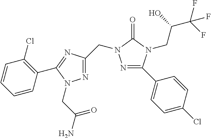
N1=C(C2=CC=C(Cl)C=C2)N(CC(C(F)(F)F)O)C(=O)N1CC1=NN(CC(=O)N)C(C2=C(Cl)C=CC=C2)=N1
